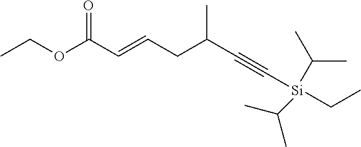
CCOC(C=CCC(C#C[Si](CC)(C(C)C)C(C)C)C)=O
